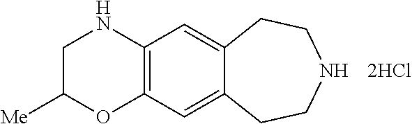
C1C([Me])OC2=C(N1)C=C1C(=C2)CCNCC1
